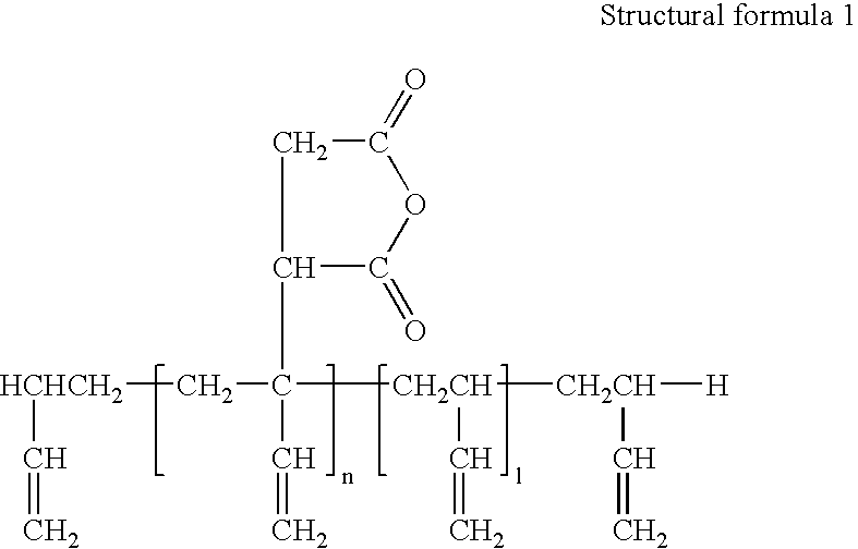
[HCHCH2](CC(C=C)([CH2CH](C=C)[CH2CH]([H])C=C)C1C(=O)OC(=O)C1)C=C
